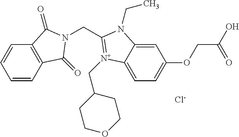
C1=CC2=C(C=C1)C(=O)N(CC1=[N+](CC3CCOCC3)C3=CC=C(OCC(O)=O)C=C3N1CC)C2=O.[Cl-]
